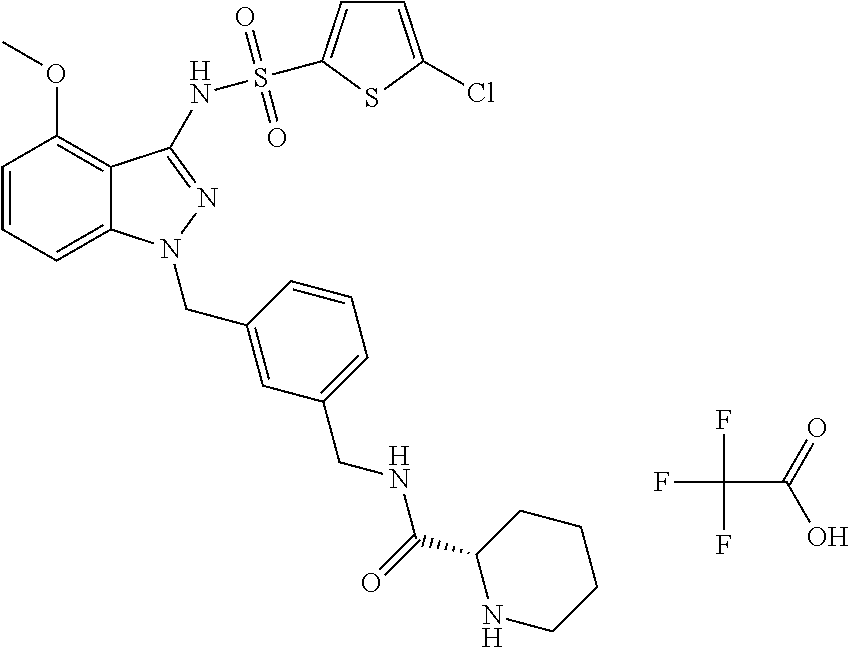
FC(F)(F)C(=O)O.C1=CC=C2C(=C1OC)C(NS(C1=CC=C(Cl)S1)(=O)=O)=NN2CC1=CC(CNC(C2NCCCC2)=O)=CC=C1
